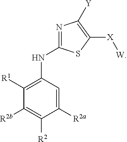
C1([R2b])=C([R2])C([R2a])=CC(NC2=NC([Y])=C([X][W])S2)=C1[R1]
